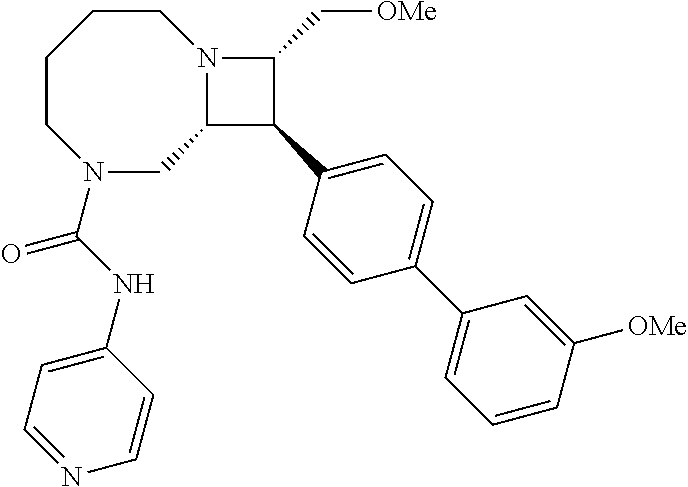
C1CCCN(C(NC2=CC=NC=C2)=O)CC2N1C(C[OMe])C2C1=CC=C(C2=CC=CC([OMe])=C2)C=C1
